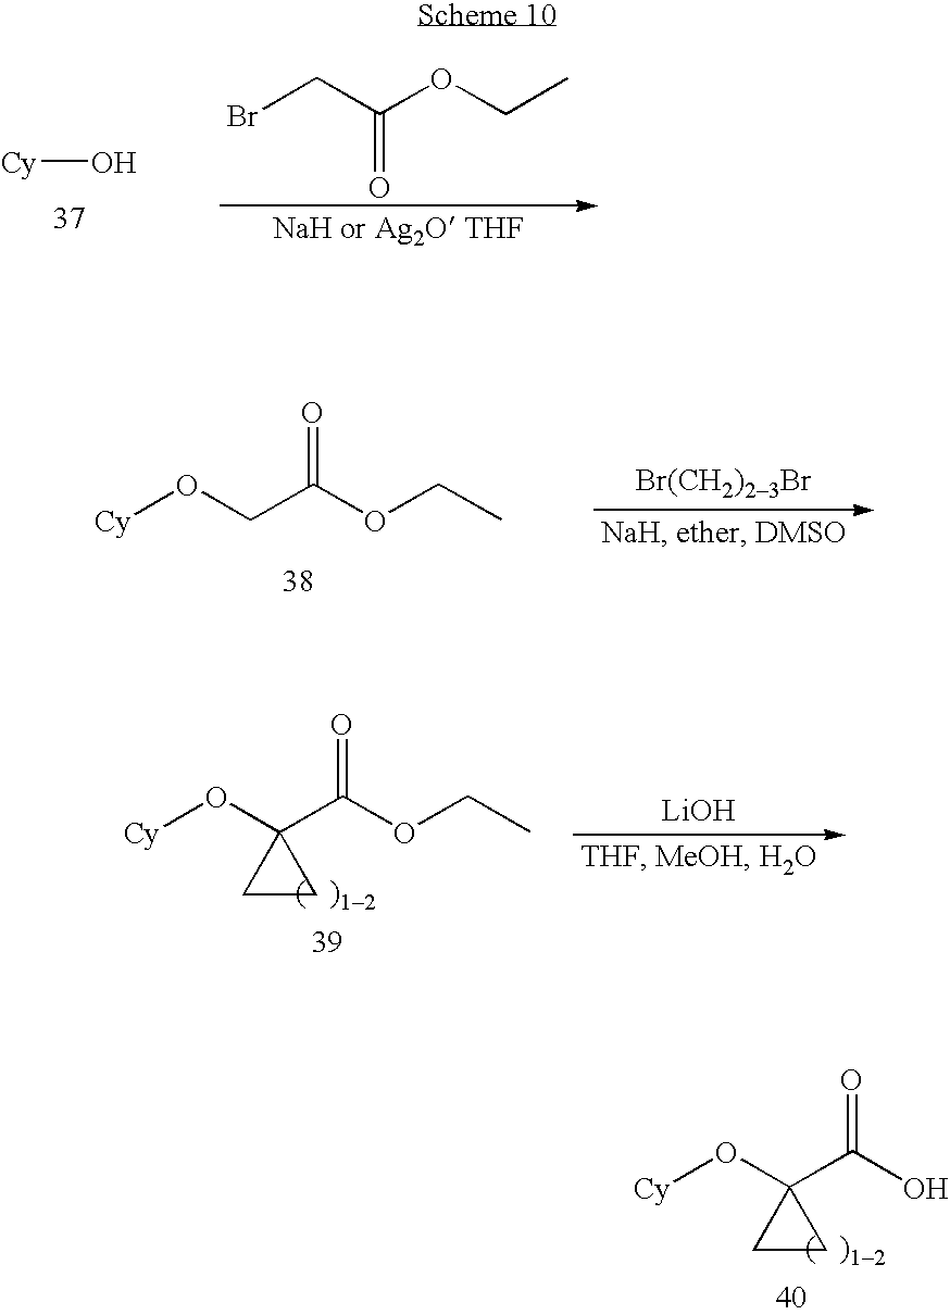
[Cy]O.BrCC(OCC)=O.O(CC)C(CO[Cy])=O.[LiOH].C(OCC)(=O)C1(O[Cy])CC1.C(O)(=O)C1(O[Cy])CC1
